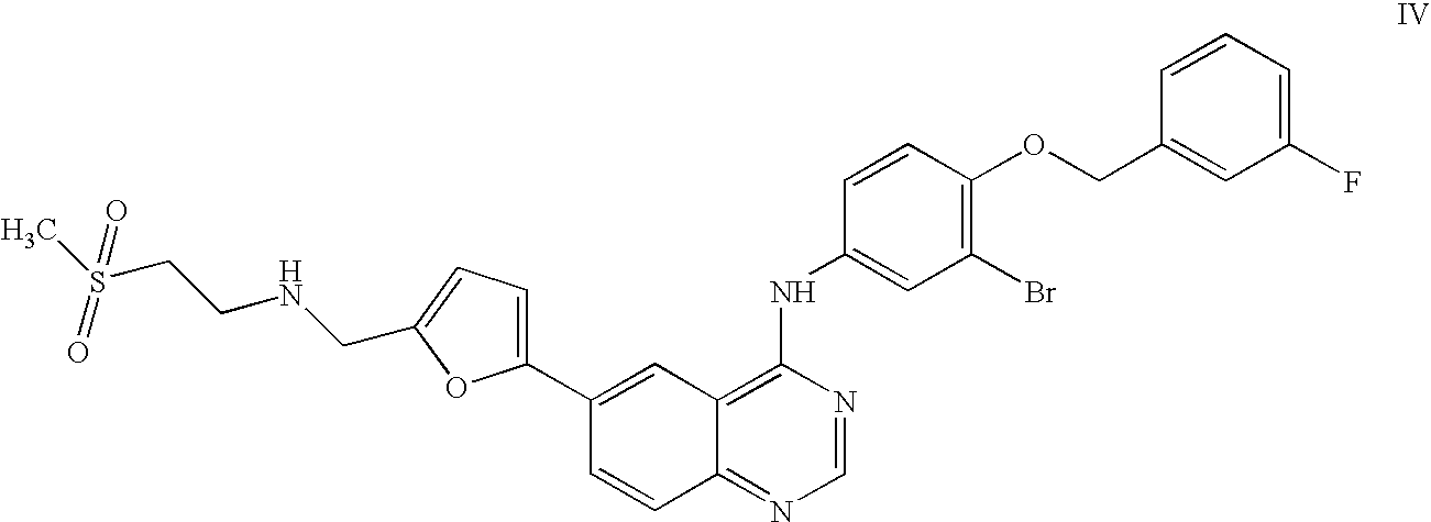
C1=NC(NC2=CC(Br)=C(OCC3=CC(F)=CC=C3)C=C2)=C2C(=N1)C=CC(C1=CC=C(CNCCS(C)(=O)=O)O1)=C2
